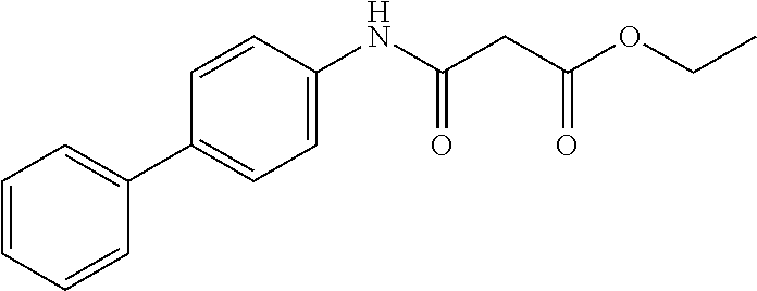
C1(NC(=O)CC(=O)OCC)=CC=C(C2=CC=CC=C2)C=C1
